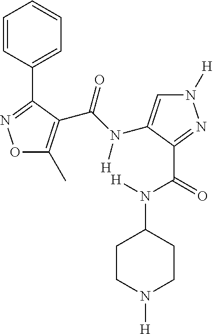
C1=CC(C2=NOC(C)=C2C(=O)N([H])C2=CN([H])N=C2C(=O)N([H])C2CCN([H])CC2)=CC=C1
